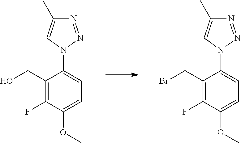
C1(CBr)=C(F)C(OC)=CC=C1N1N=NC(C)=C1.C1(CO)=C(F)C(OC)=CC=C1N1N=NC(C)=C1
